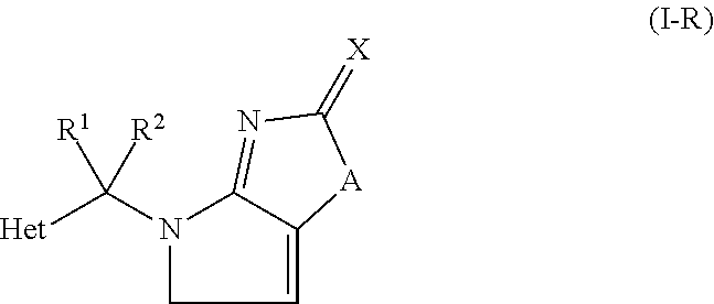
C1=C2C(=NC(=[X])[A]2)N(C([Het])([R1])[R2])C1
